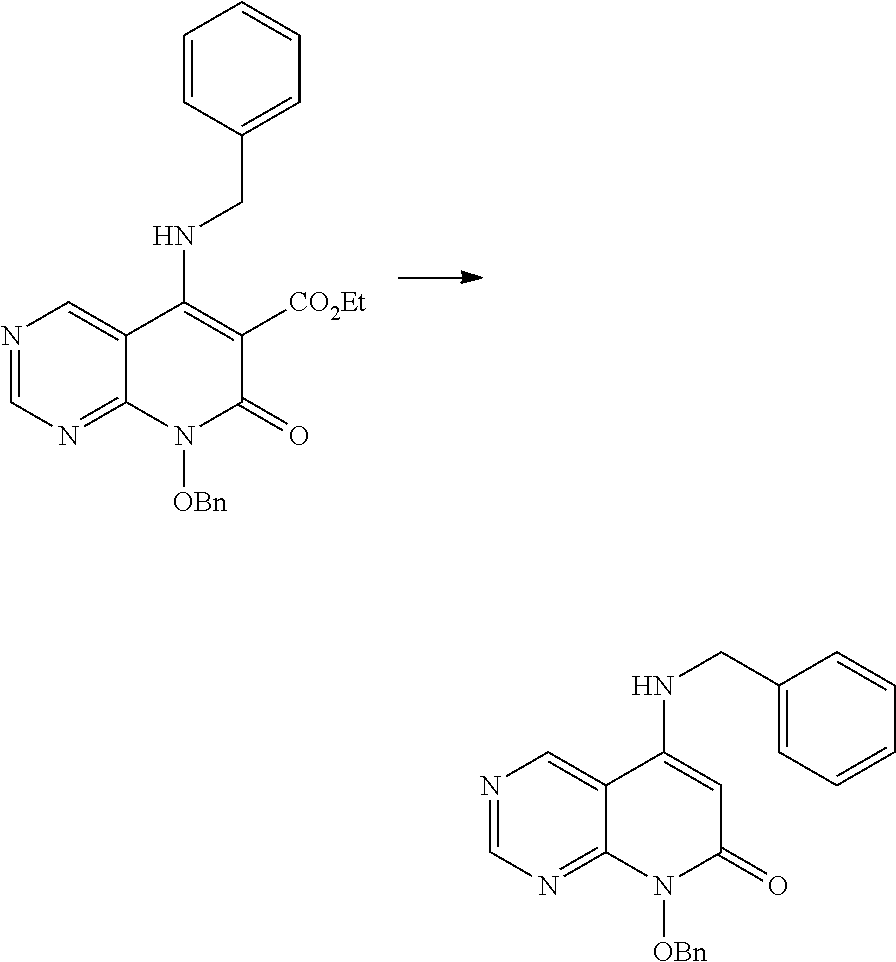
N1=CN=C2C(=C1)C(NCC1=CC=CC=C1)=C([CO2Et])C(=O)N2[OBn].N1=CN=C2C(=C1)C(NCC1=CC=CC=C1)=CC(=O)N2[OBn]
